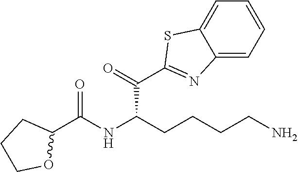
N1=C(C(C(CCCCN)NC(C2CCCO2)=O)=O)SC2=CC=CC=C12
